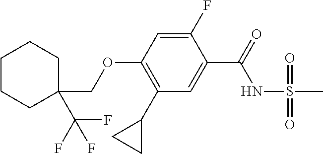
C1(C2CC2)=C(OCC2(C(F)(F)F)CCCCC2)C=C(F)C(C(=O)NS(=O)(C)=O)=C1
